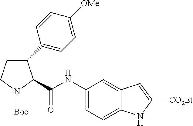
C1CN([Boc])C(C(NC2=CC=C3C(=C2)C=C([CO2Et])N3)=O)C1C1=CC=C([OMe])C=C1
